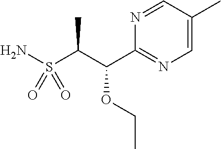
N1=CC(C)=CN=C1C(C(S(N)(=O)=O)C)OCC
